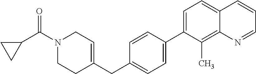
C1(C2=CC=C(CC3=CCN(C(C4CC4)=O)CC3)C=C2)=CC=C2C(=C1C)N=CC=C2
